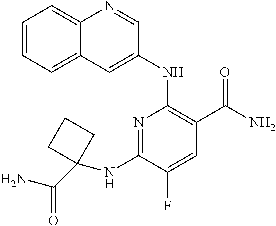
C1=CC=C2C(=C1)N=CC(NC1=C(C(N)=O)C=C(F)C(NC3(C(N)=O)CCC3)=N1)=C2
